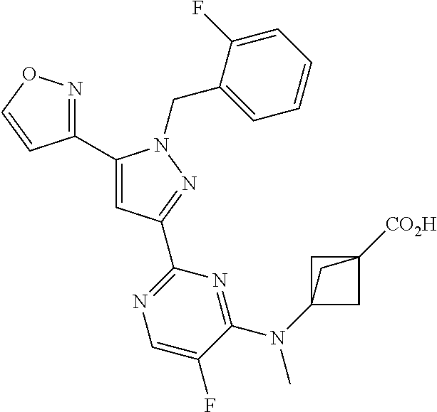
C1(C2=NOC=C2)=CC(C2=NC=C(F)C(N(C34CC([CO2H])(C3)C4)C)=N2)=NN1CC1=CC=CC=C1F
